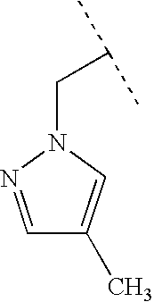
C(C(C)C)N1N=CC(C)=C1
